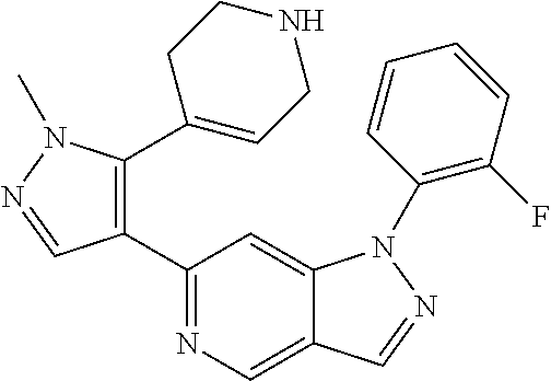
C1(C2=C(C3=CCNCC3)N(C)N=C2)=NC=C2C(=C1)N(C1=C(F)C=CC=C1)N=C2
